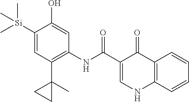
[Si](C1=CC(C2(C)CC2)=C(NC(=O)C2=CNC3=C(C2=O)C=CC=C3)C=C1O)(C)(C)C
